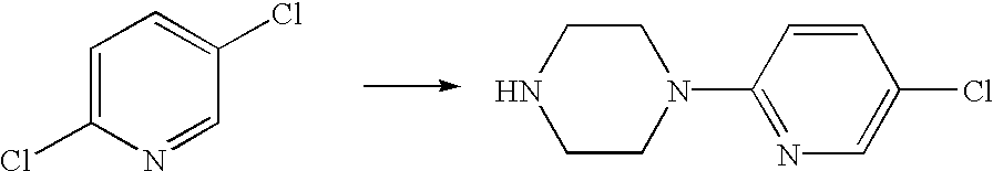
C1=CC(N2CCNCC2)=NC=C1Cl.C1=C(Cl)N=CC(Cl)=C1
